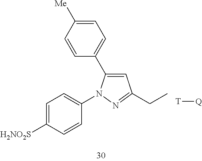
C1=C([H2NO2S])C=CC(N2C(C3=CC=C([Me])C=C3)=CC(CC)=N2)=C1.[T][Q]
